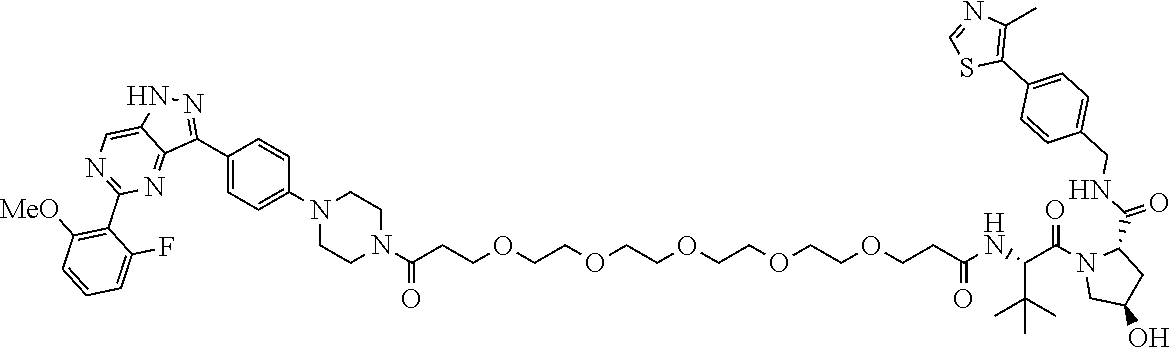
C1(N2CCN(C(CCOCCOCCOCCOCCOCCC(NC(C(=O)N3CC(O)CC3C(=O)NCC3=CC=C(C4=C(C)N=CS4)C=C3)C(C)(C)C)=O)=O)CC2)=CC=C(C2=NNC3=CN=C(C4=C([MeO])C=CC=C4F)N=C23)C=C1
